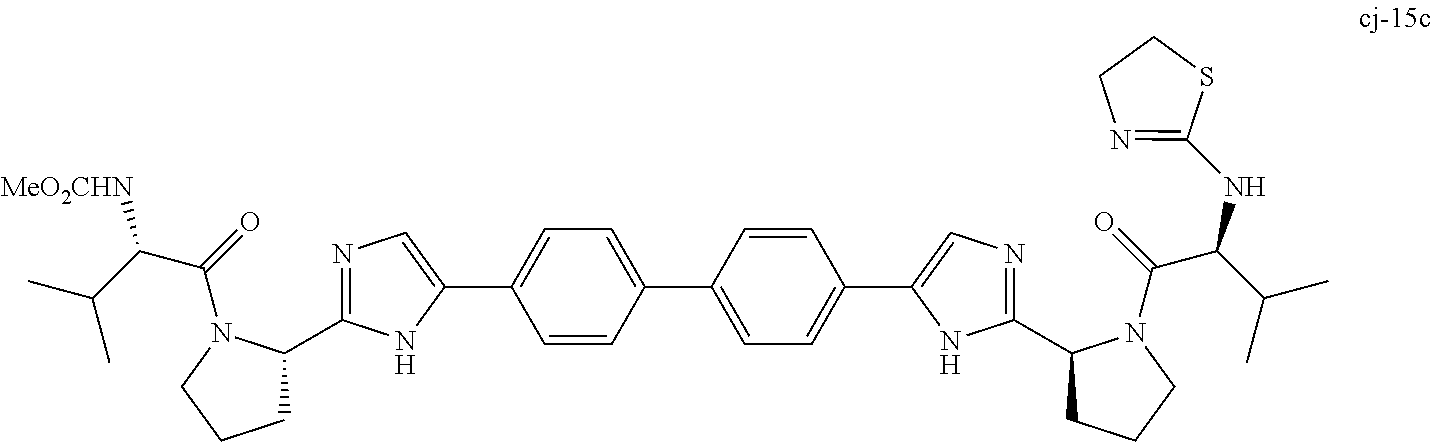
C1=CC(C2=CC=C(C3=CN=C(C4CCCN4C(C(NC4=NCCS4)C(C)C)=O)N3)C=C2)=CC=C1C1=CN=C(C2CCCN2C(=O)C(C(C)C)[MeO2CHN])N1
